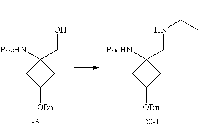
C1C([OBn])CC1([BocHN])CNC(C)C.C1C([OBn])CC1([BocHN])CO
